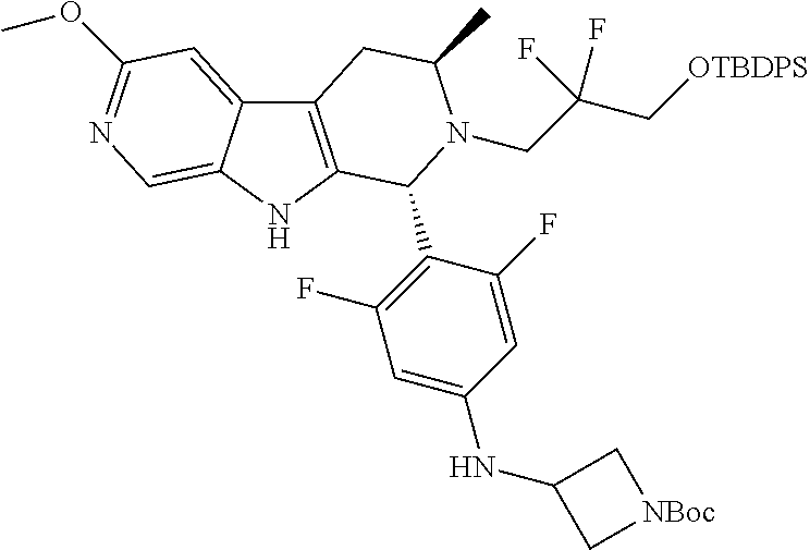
C12=C(NC3=CN=C(OC)C=C13)C(C1=C(F)C=C(NC3C[NBoc]C3)C=C1F)N(CC(F)(C[OTBDPS])F)C(C)C2
